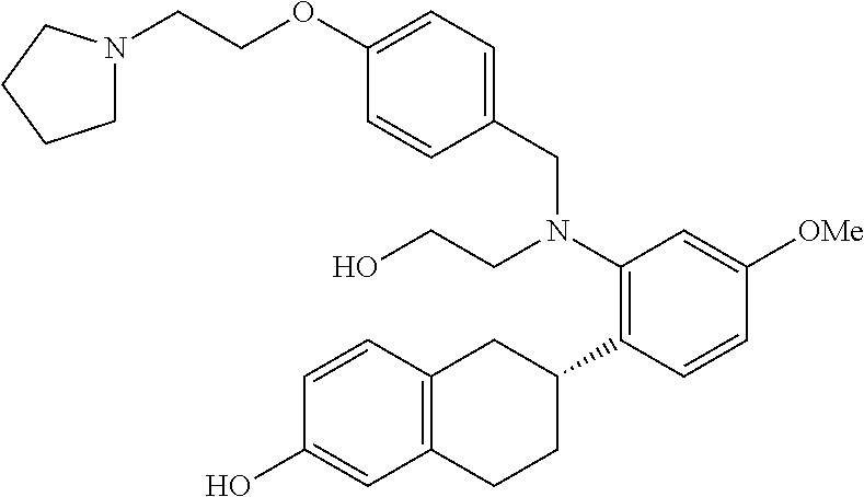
C1(O)=CC2=C(C=C1)CC(C1=C(N(CC3=CC=C(OCCN4CCCC4)C=C3)CCO)C=C([OMe])C=C1)CC2
